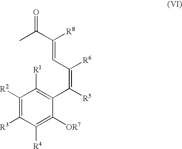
C1([R2])=C([R3])C([R4])=C([OR7])C(C([R5])=C([R6])C=C(C(=O)C)[R8])=C1[R1]
